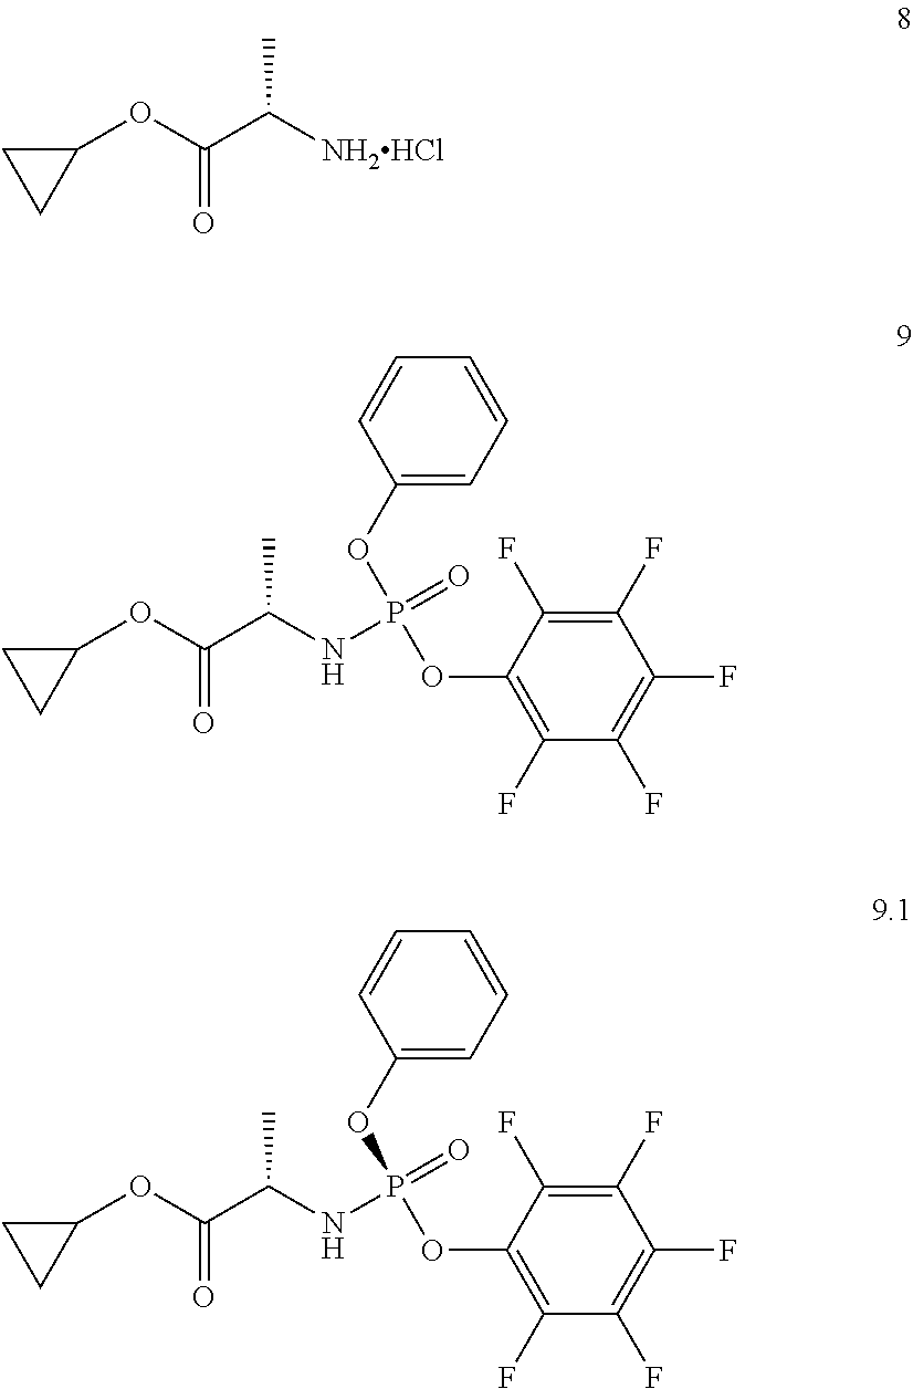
C1(OC(C([NH2HCl])C)=O)CC1.C1(OC(C(NP(=O)(OC2=C(F)C(F)=C(F)C(F)=C2F)OC2=CC=CC=C2)C)=O)CC1.C1(OC(C(NP(=O)(OC2=C(F)C(F)=C(F)C(F)=C2F)OC2=CC=CC=C2)C)=O)CC1
